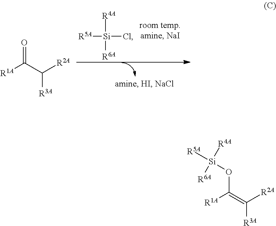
[R1A]C(=C([R2A])[R3A])O[Si]([R5A])([R4A])[R6A].[R1A]C(C([R2A])[R3A])=O.[R5A][Si](Cl)([R4A])[R6A]
